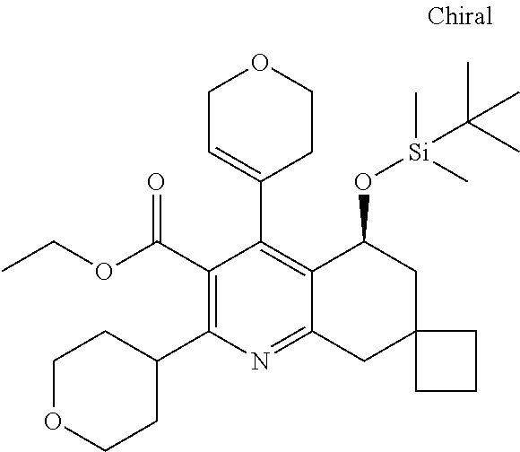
C1(C(=O)OCC)=C(C2CCOCC2)N=C2C(=C1C1=CCOCC1)C(O[Si](C)(C)C(C)(C)C)CC1(C2)CCC1
